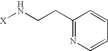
[X]NCCC1=NC=CC=C1
